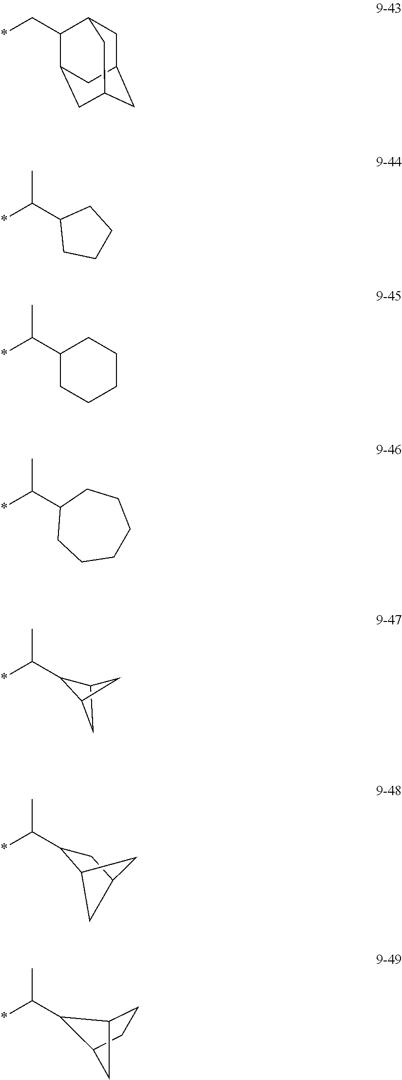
*C(C1C2CC1C2)C.*C(C1CCCC1)C.*C(C1CCCCC1)C.*C(C1CCCCCC1)C.C12CC(CC1C(*)C)C2.C12CCC(C1)C2C(*)C.*CC1C2CC3CC(CC1C3)C2
